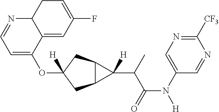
O(C1([H])CC2C(C1)C2(C(C(N([H])C1=CN=C([CF3])N=C1)=O)C)[H])C1=CC=NC2C1=CC(F)=CC2
